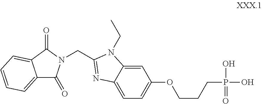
C12=CC=CC=C1C(=O)N(CC1=NC3=CC=C(OCCCP(O)(O)=O)C=C3N1CC)C2=O
